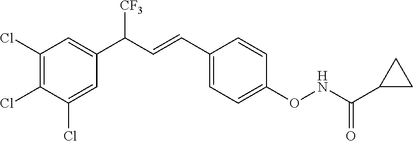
C1(Cl)=C(Cl)C(Cl)=CC(C(C=CC2=CC=C(ONC(C3CC3)=O)C=C2)[CF3])=C1
